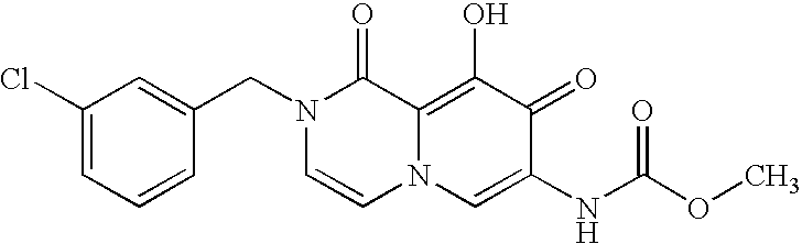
C1(Cl)=CC=CC(CN2C=CN3C(=C(O)C(=O)C(NC(OC)=O)=C3)C2=O)=C1
